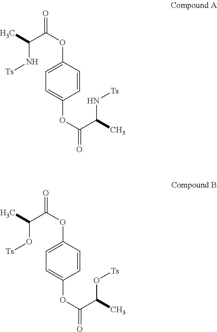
C(C(C)N[Ts])(=O)OC1=CC=C(OC(=O)C(N[Ts])C)C=C1.C(C(C)O[Ts])(=O)OC1=CC=C(OC(=O)C(O[Ts])C)C=C1
